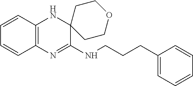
C12=C(N=C(NCCCC3=CC=CC=C3)C3(N1)CCOCC3)C=CC=C2
